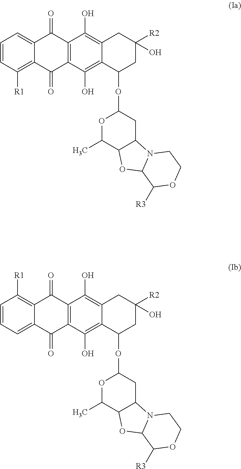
C1=CC([R1])=C2C(=C1)C(=O)C1=C(C2=O)C(O)=C2C(=C1O)CC(O)([R2])CC2OC1OC(C)C2C(C1)N1C(O2)C([R3])OCC1.C1=CC=C2C(=C1[R1])C(=O)C1=C(C2=O)C(O)=C2C(=C1O)CC(O)([R2])CC2OC1OC(C)C2C(C1)N1C(O2)C([R3])OCC1
